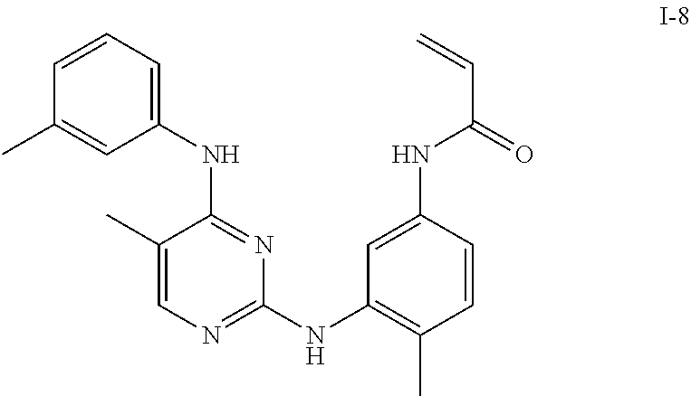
C1(NC2=NC(NC3=C(C)C=CC(NC(=O)C=C)=C3)=NC=C2C)=CC=CC(C)=C1
